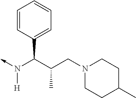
C(N(->C)[H])(C1=CC=CC=C1)C(CN1CCC(C)CC1)C
